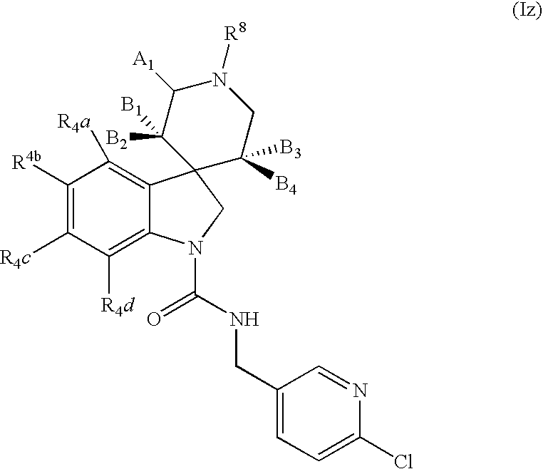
C1([R4b])=C([R4c])C([R4d])=C2C(=C1[R4a])C1(CN2C(NCC2=CC=C(Cl)N=C2)=O)C([B4])([B3])CN([R8])C([A1])C1([B2])[B1]
